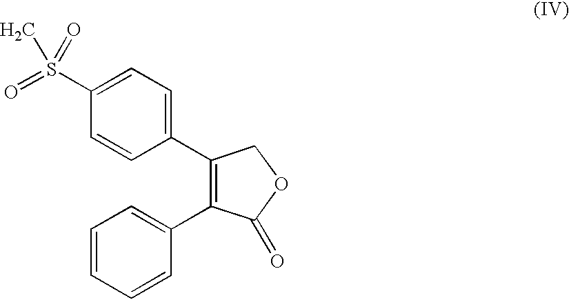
C1(S(=O)(=O)C)=CC=C(C2=C(C3=CC=CC=C3)C(=O)OC2)C=C1
